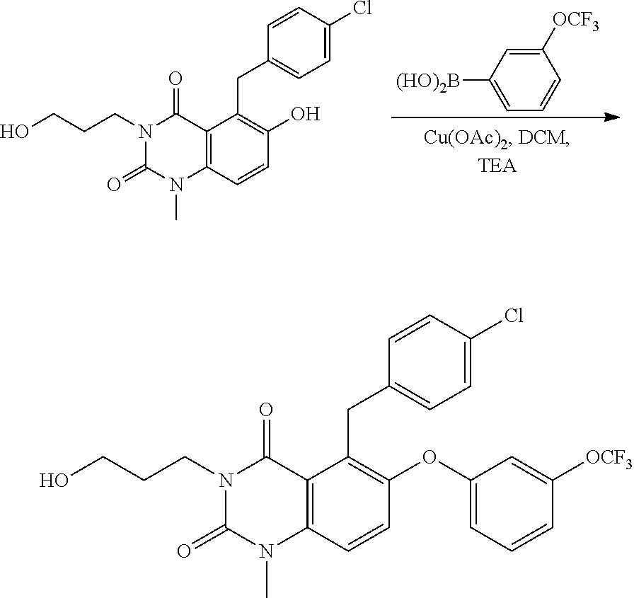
C1([OCF3])=CC([(HO)2B])=CC=C1.C12=C(C=CC(O)=C1CC1=CC=C(Cl)C=C1)N(C)C(=O)N(CCCO)C2=O.C12=C(C=CC(OC3=CC=CC([OCF3])=C3)=C1CC1=CC=C(Cl)C=C1)N(C)C(=O)N(CCCO)C2=O
